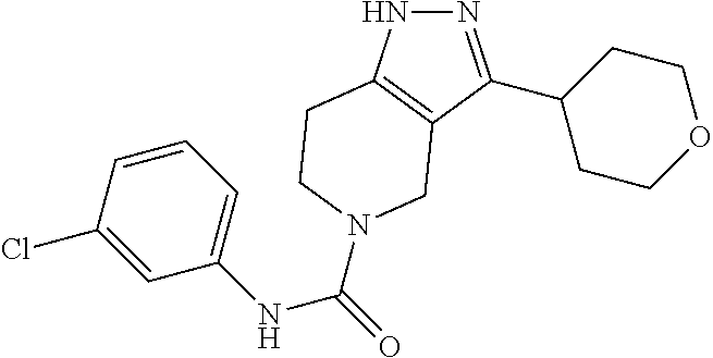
N1=C(C2CCOCC2)C2=C(N1)CCN(C(NC1=CC=CC(Cl)=C1)=O)C2
